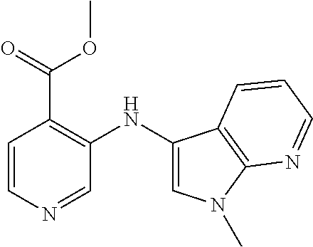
C1=CN=CC(NC2=CN(C)C3=C2C=CC=N3)=C1C(OC)=O
